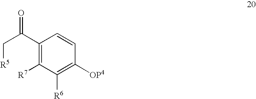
C1(C(C[R5])=O)=C([R7])C([R6])=C([OP4])C=C1
